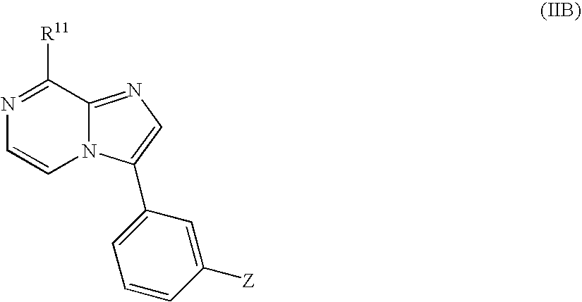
N12C(=NC=C1C1=CC=CC([Z])=C1)C([R11])=NC=C2
